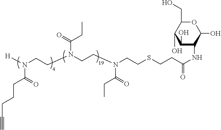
C1(O)C(NC(CCSCCN(CCN(CCN(C(=O)CCCC#C)[H])C(CC)=O)C(=O)CC)=O)C(O)OC(CO)C1O
